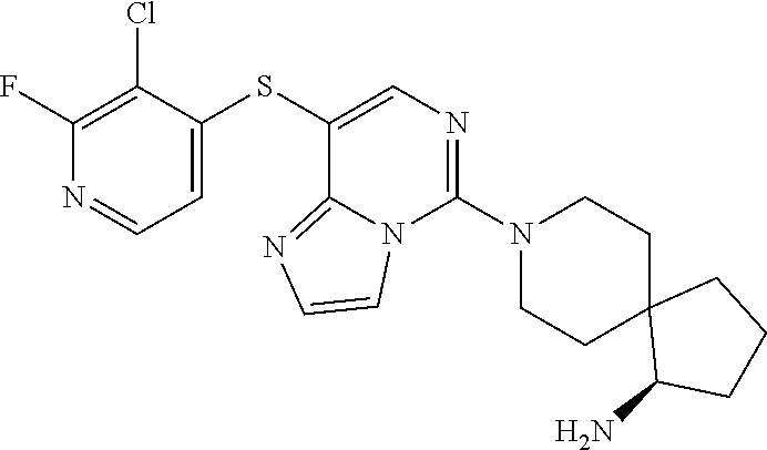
S(C1=CC=NC(F)=C1Cl)C1=CN=C(N2CCC3(CC2)C(N)CCC3)N2C1=NC=C2
